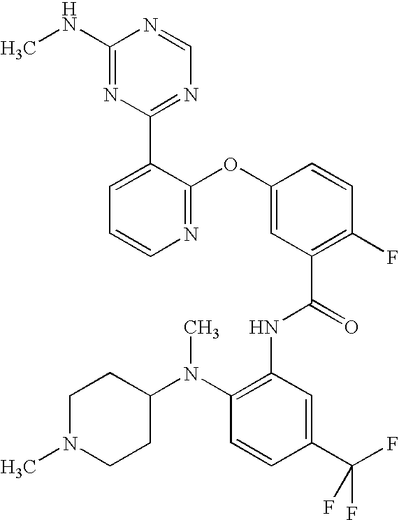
N1=C(OC2=CC(C(=O)NC3=C(N(C4CCN(C)CC4)C)C=CC(C(F)(F)F)=C3)=C(F)C=C2)C(C2=NC=NC(NC)=N2)=CC=C1
